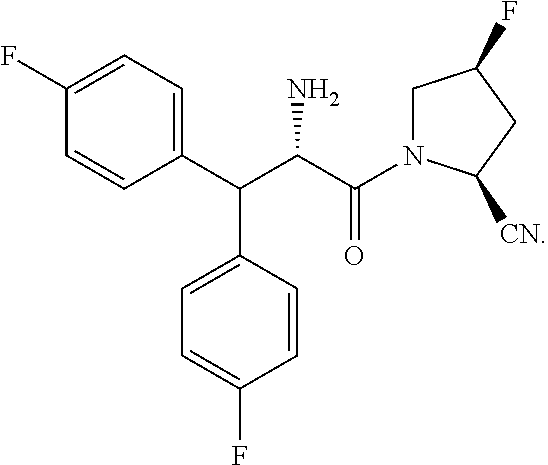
C1(F)=CC=C(C(C(C(=O)N2CC(F)CC2[CN])N)C2=CC=C(F)C=C2)C=C1
